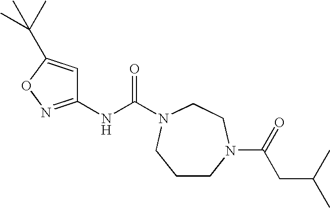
C1CN(C(=O)CC(C)C)CCN(C(=O)NC2=NOC(C(C)(C)C)=C2)C1
